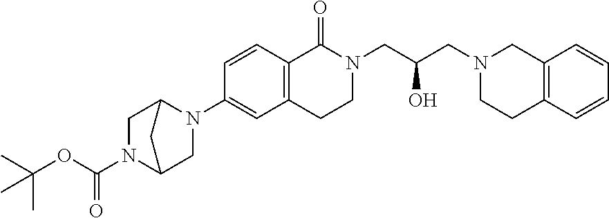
C1C2N(C(OC(C)(C)C)=O)CC(C2)N1C1=CC2=C(C=C1)C(=O)N(CC(O)CN1CCC3=C(C1)C=CC=C3)CC2
